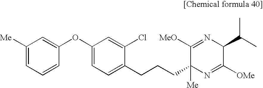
O(C1=CC([Me])=CC=C1)C1=CC=C(CCCC2([Me])N=C([OMe])C(C(C)C)N=C2[MeO])C(Cl)=C1
